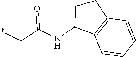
*CC(NC1C2=C(CC1)C=CC=C2)=O
